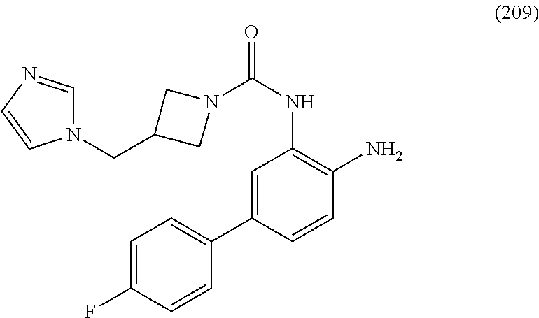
C1(C2=CC(NC(=O)N3CC(CN4C=NC=C4)C3)=C(N)C=C2)=CC=C(F)C=C1
